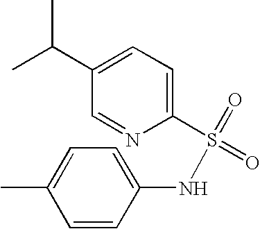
C1(S(NC2=CC=C(C)C=C2)(=O)=O)=CC=C(C(C)C)C=N1
